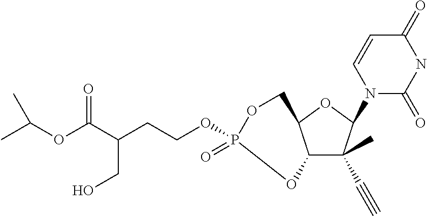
C12C(C)(C#C)C(N3C(=O)NC(=O)C=C3)OC1COP(OCCC(C(OC(C)C)=O)CO)(=O)O2
